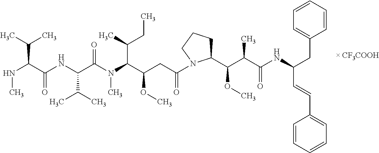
C(NC)(C(NC(C(N(C)C(C(C)CC)C(CC(=O)N1C(C(C(C(NC(C=CC2=CC=CC=C2)CC2=CC=CC=C2)=O)C)OC)CCC1)OC)=O)C(C)C)=O)C(C)C
